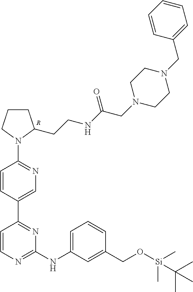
C1(N2C(CCNC(CN3CCN(CC4=CC=CC=C4)CC3)=O)CCC2)=NC=C(C2=NC(NC3=CC=CC(CO[Si](C)(C)C(C)(C)C)=C3)=NC=C2)C=C1.[R]
